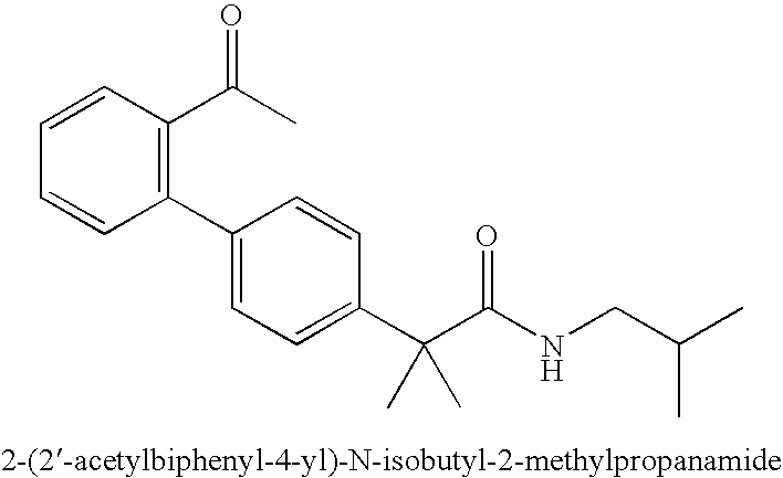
C1(C2=CC=C(C(C(NCC(C)C)=O)(C)C)C=C2)=C(C(C)=O)C=CC=C1
